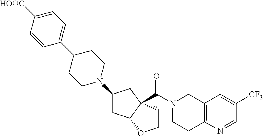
C12=C(N=CC([CF3])=C1)CCN(C(=O)C13C(CC(N4CCC(C5=CC=C([HOOC])C=C5)CC4)C1)OCC3)C2
